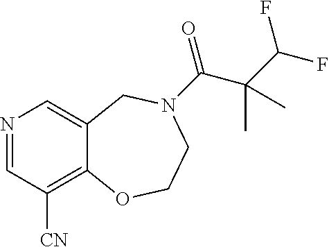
N1=CC([CN])=C2C(=C1)CN(C(=O)C(C(F)F)(C)C)CCO2
